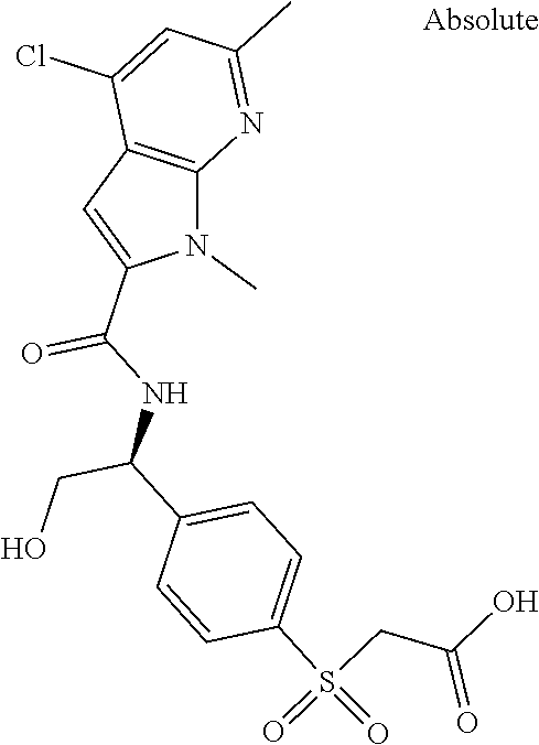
N1(C)C2=C(C=C1C(NC(C1=CC=C(S(=O)(=O)CC(O)=O)C=C1)CO)=O)C(Cl)=CC(C)=N2
